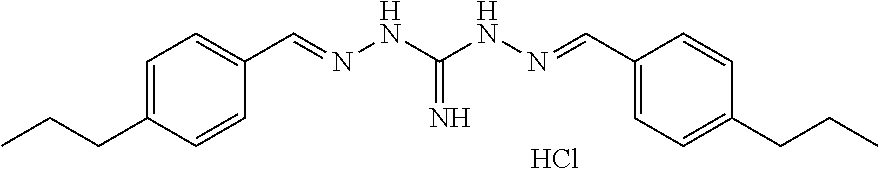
Cl.C1=CC(CCC)=CC=C1C=NNC(NN=CC1=CC=C(CCC)C=C1)=N
